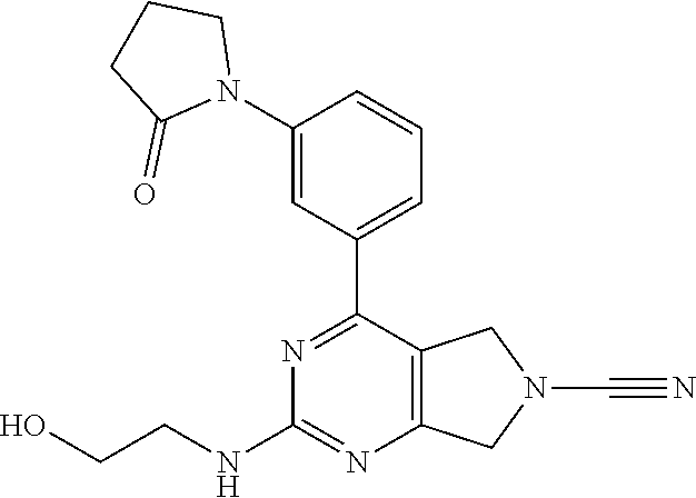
C1(N2CCCC2=O)=CC(C2=NC(NCCO)=NC3=C2CN(C#N)C3)=CC=C1
